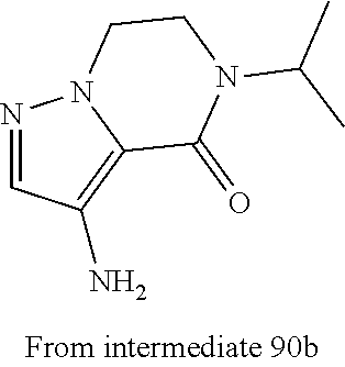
N1=CC(N)=C2N1CCN(C(C)C)C2=O
